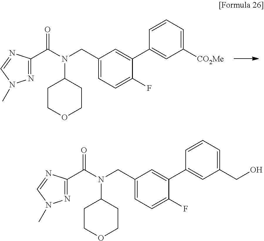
C1=C(C2=CC([CO2Me])=CC=C2)C(F)=CC=C1CN(C1CCOCC1)C(C1=NN(C)C=N1)=O.C1=C(C2=CC(CO)=CC=C2)C(F)=CC=C1CN(C1CCOCC1)C(C1=NN(C)C=N1)=O
